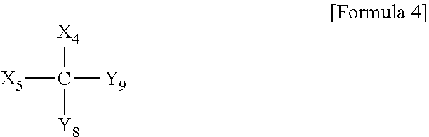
[X5]C([X4])([Y8])[Y9]
